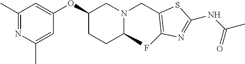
C1(C)=NC(C)=CC(OC2CCC(C)N(CC3=C(F)N=C(NC(C)=O)S3)C2)=C1
